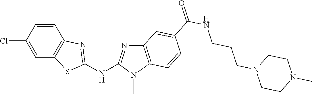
ClC1=CC2=C(C=C1)N=C(NC1=NC3=C(N1C)C=CC(C(NCCCN1CCN(C)CC1)=O)=C3)S2
